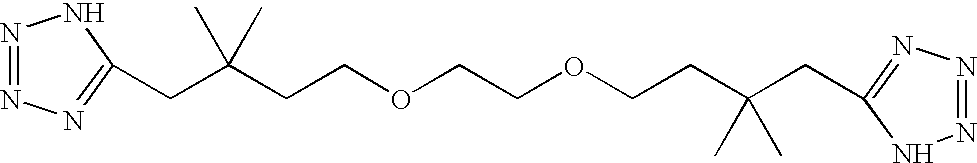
N1=NN=C(CC(C)(CCOCCOCCC(CC2=NN=NN2)(C)C)C)N1
